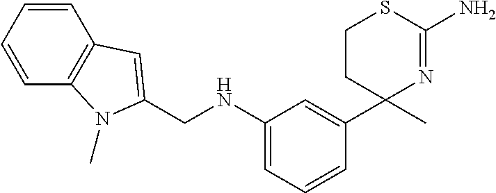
C1(NCC2=CC3=C(C=CC=C3)N2C)=CC=CC(C2(C)N=C(N)SCC2)=C1
